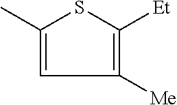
CC1=CC([Me])=C([Et])S1
